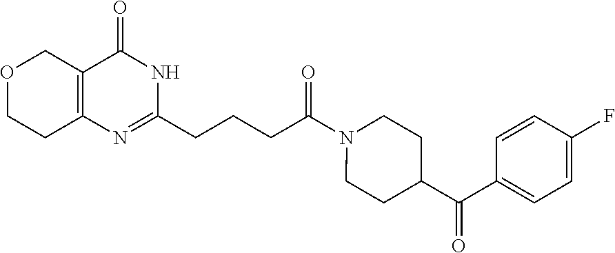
O1CCC2=C(C1)C(=O)NC(CCCC(N1CCC(C(C3=CC=C(F)C=C3)=O)CC1)=O)=N2
